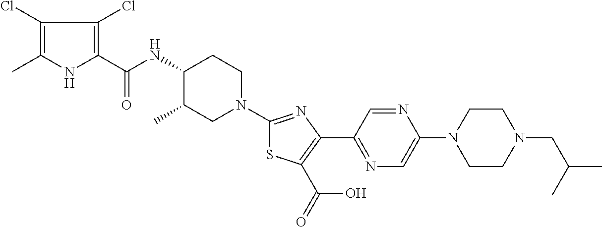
C1(Cl)=C(C)NC(C(NC2C(C)CN(C3=NC(C4=NC=C(N5CCN(CC(C)C)CC5)N=C4)=C(C(=O)O)S3)CC2)=O)=C1Cl
